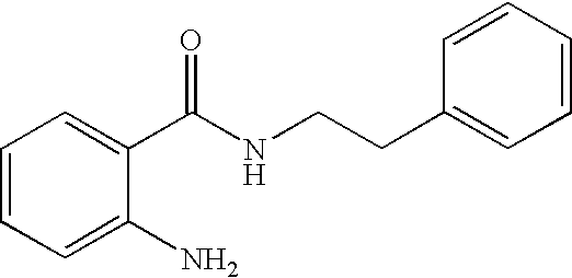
C1=CC=C(N)C(C(NCCC2=CC=CC=C2)=O)=C1
